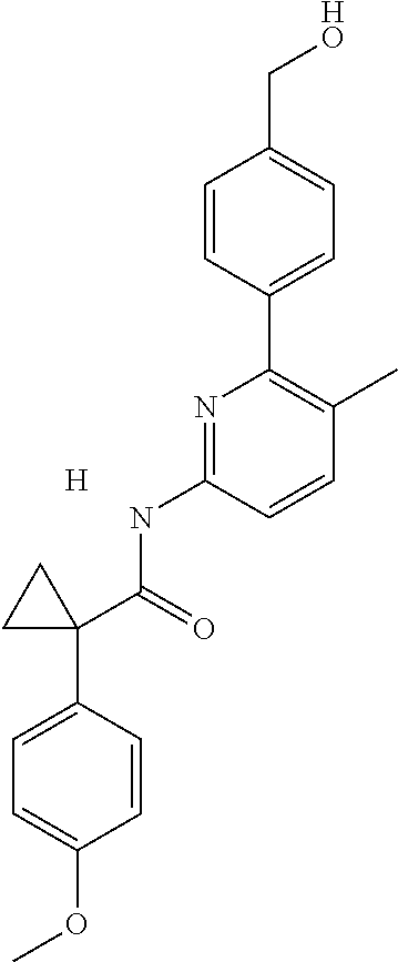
C1=CC(C2=C(C)C=CC(NC(=O)C3(C4=CC=C(OC)C=C4)CC3)=N2)=CC=C1C[HO].[H]
